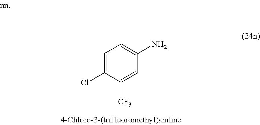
C1=C(Cl)C([CF3])=CC(N)=C1
